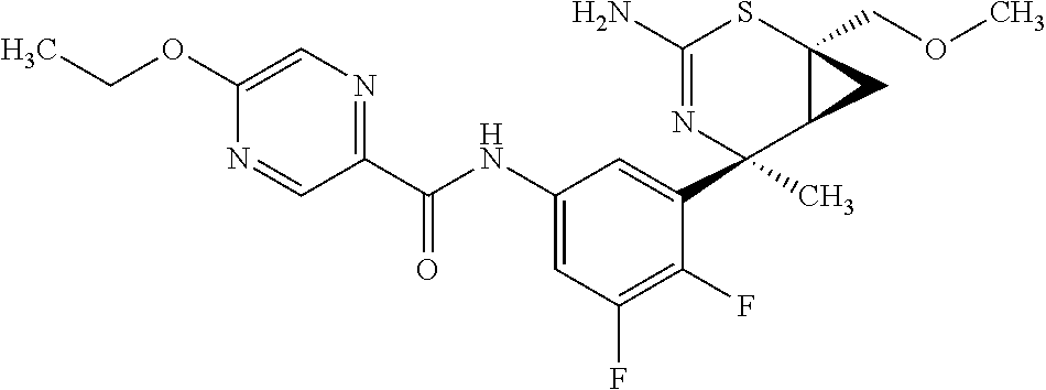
N1=CC(C(NC2=CC(F)=C(F)C(C3(C)C4C(COC)(SC(N)=N3)C4)=C2)=O)=NC=C1OCC
